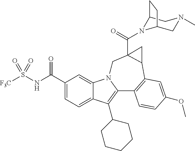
S(NC(C1=CC=C2C(=C1)N1C(=C2C2CCCCC2)C2=C(C3C(C(=O)N4C5CN(C)CC4CC5)(C1)C3)C=C(OC)C=C2)=O)(=O)(=O)[F3C]
